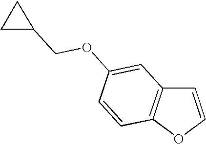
C1=COC2=C1C=C(OCC1CC1)C=C2
